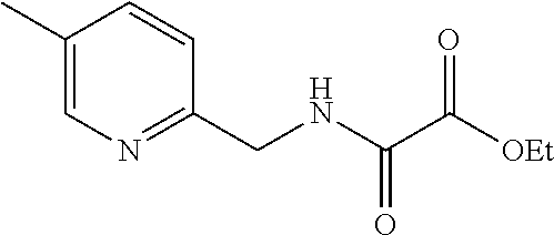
C1(C)=CN=C(CNC(C([OEt])=O)=O)C=C1
